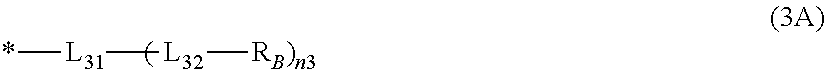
[L31]([L32][RB)n3])*
